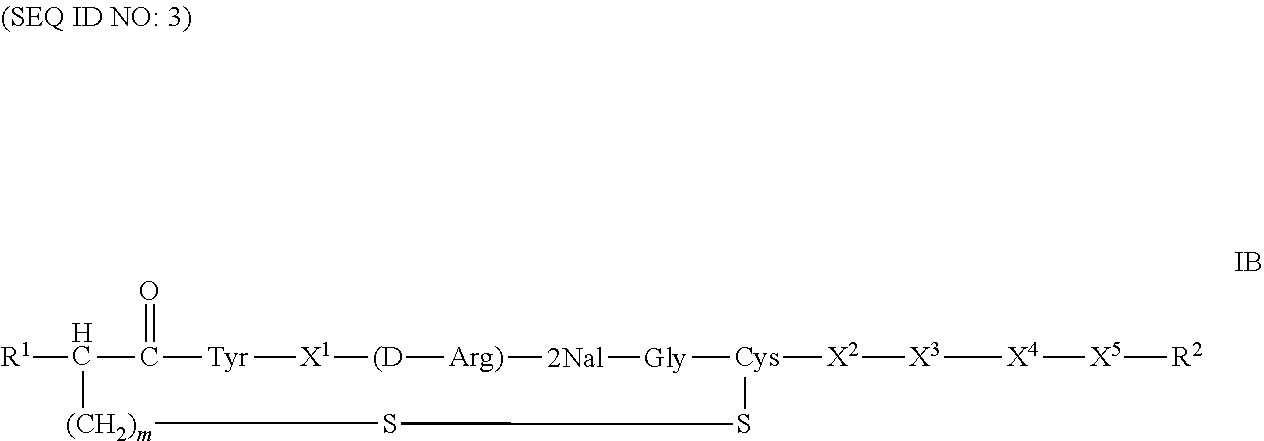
[R1]C1C(=O)[Tyr][X1][(D][Arg)][2Nal][Gly][Cys]([X2][X3][X4][X5][R2])SS[(CH2)m]1
